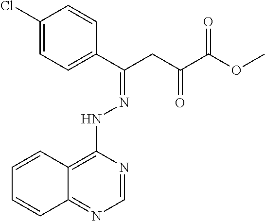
C1=NC(NN=C(CC(C(OC)=O)=O)C2=CC=C(Cl)C=C2)=C2C(=N1)C=CC=C2
